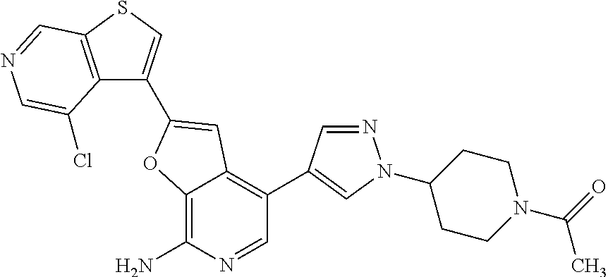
C12=C(N)N=CC(C3=CN(C4CCN(C(=O)C)CC4)N=C3)=C1C=C(C1=CSC3=C1C(Cl)=CN=C3)O2
